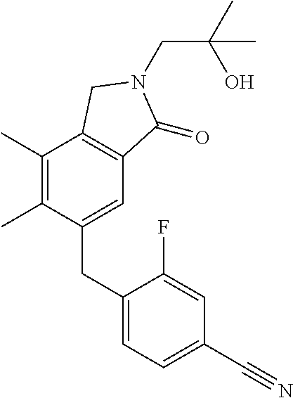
C1(C)=C(C)C(CC2=CC=C(C#N)C=C2F)=CC2=C1CN(CC(C)(O)C)C2=O
